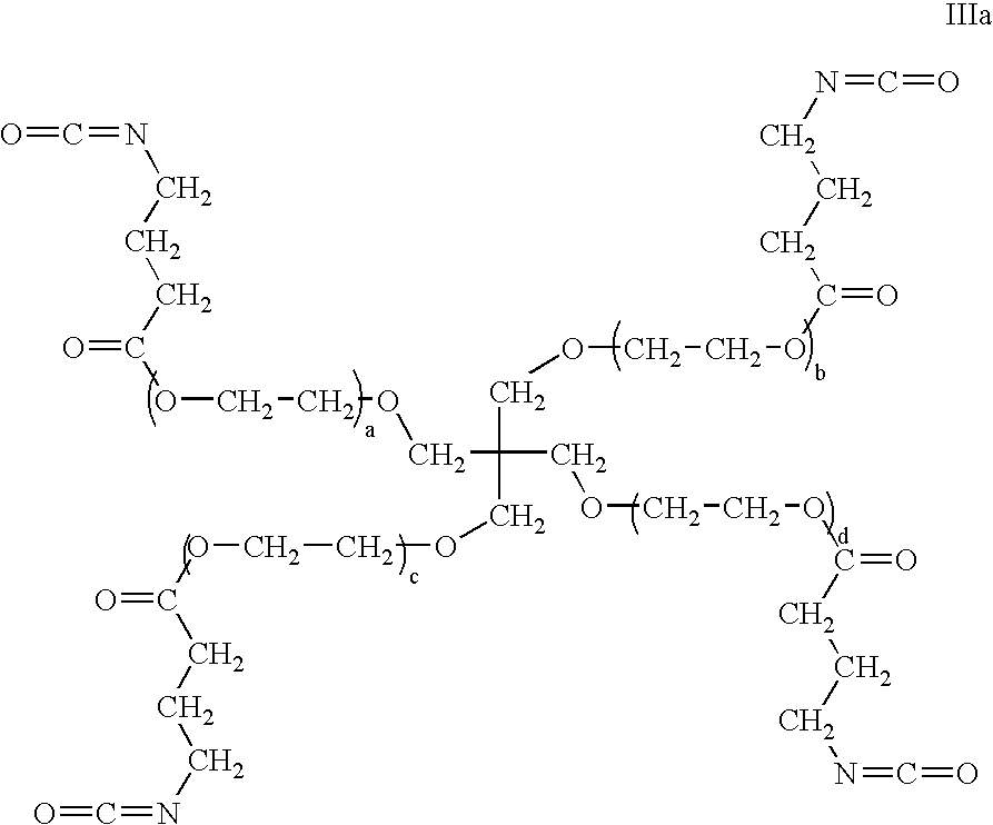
C(OCCOCC(COCCOC(CCCN=C=O)=O)(COCCOC(CCCN=C=O)=O)COCCOC(CCCN=C=O)=O)(CCCN=C=O)=O
